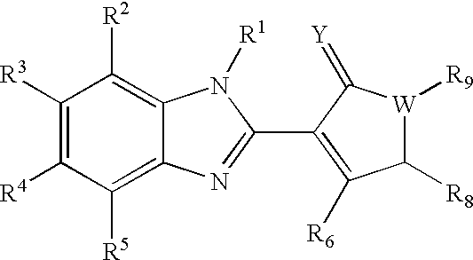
C1([R3])=C([R4])C([R5])=C2C(=C1[R2])N([R1])C(C1=C([R6])C([R8])[W]([R9])C1=[Y])=N2
